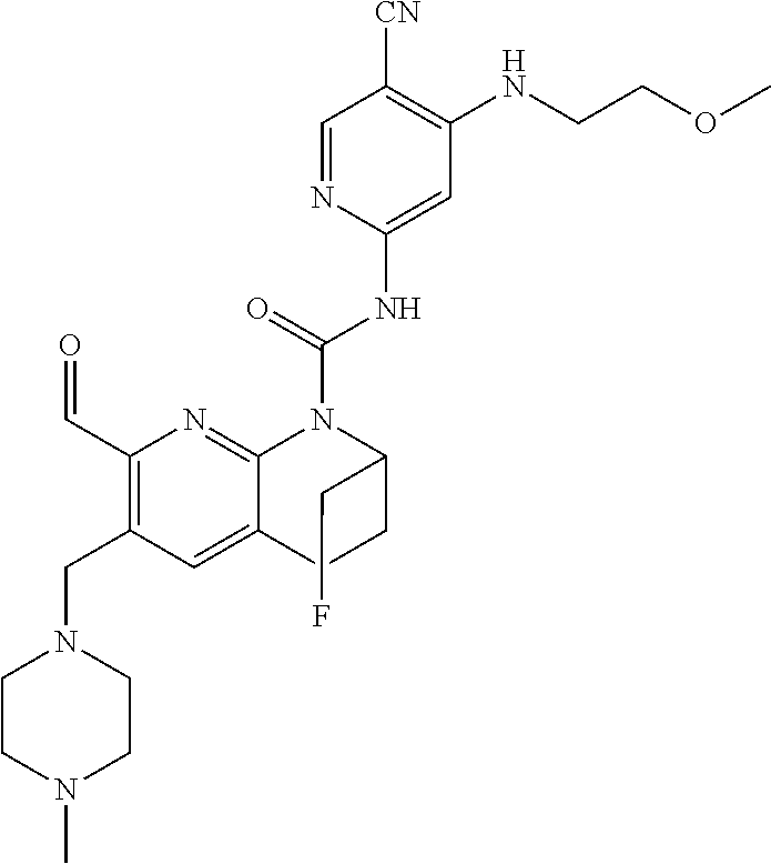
C1(C=O)=C(CN2CCN(C)CC2)C=C2C(=N1)N(C(NC1=CC(NCCOC)=C([CN])C=N1)=O)C(CF)CC2
